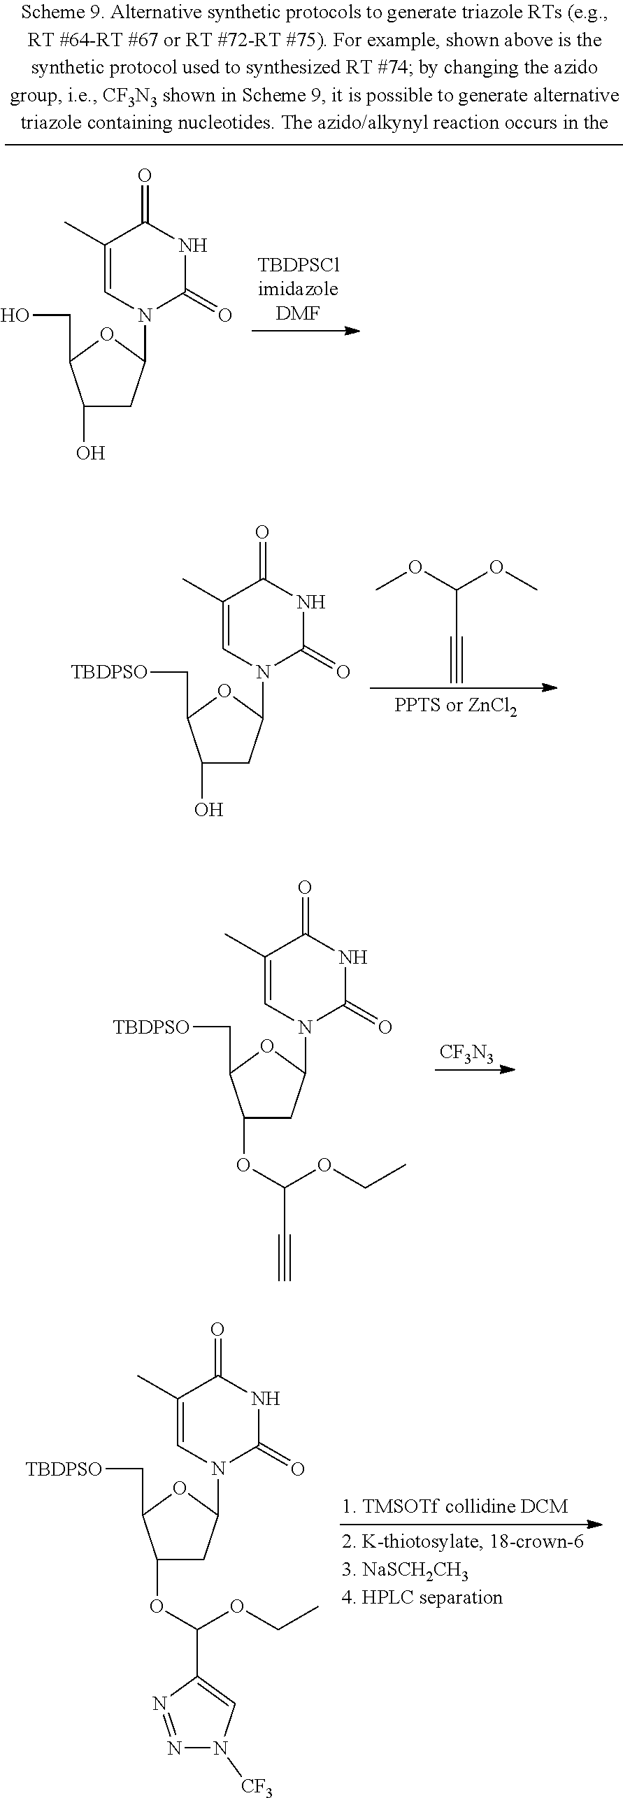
OC1CC(N2C=C(C)C(=O)NC2=O)OC1CO.COC(OC)C#C.OC1CC(N2C=C(C)C(=O)NC2=O)OC1C[TBDPSO].O(C1CC(N2C=C(C)C(=O)NC2=O)OC1C[TBDPSO])C(C#C)OCC.[CF3N3].O(C1CC(N2C=C(C)C(=O)NC2=O)OC1C[TBDPSO])C(C1=CN([CF3])N=N1)OCC
